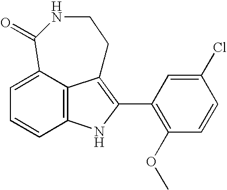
C12=C3C(=CC=C1)C(=O)NCCC3=C(C1=C(OC)C=CC(Cl)=C1)N2
